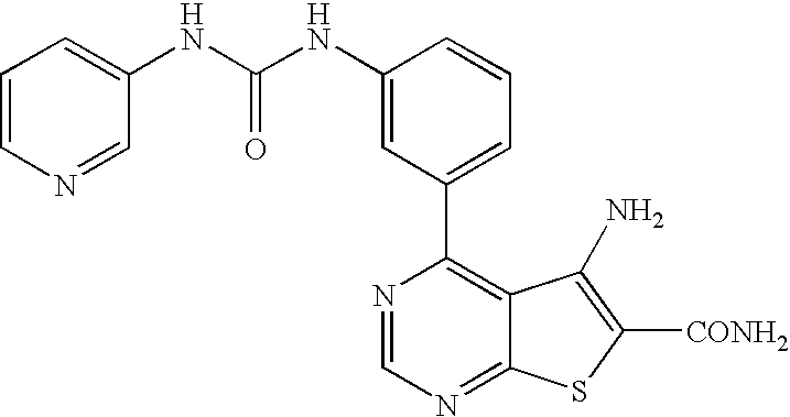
C1=CN=CC(NC(NC2=CC(C3=C4C(=NC=N3)SC([CONH2])=C4N)=CC=C2)=O)=C1
